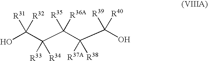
OC(C(C(C(C(O)([R40])[R39])([R37A])[R38])([R36A])[R35])([R33])[R34])([R32])[R31]
